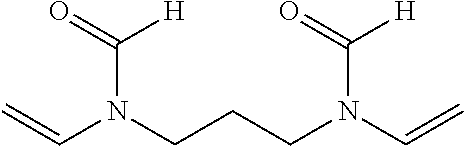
C=CN(CCCN(C=C)C(=O)[H])C([H])=O
